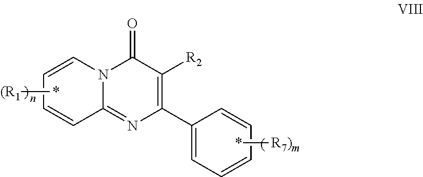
C1(C2=CC=CC=C2)=C([R2])C(=O)N2C(=N1)C=CC=C2.*[(R1].*[R7)m]
